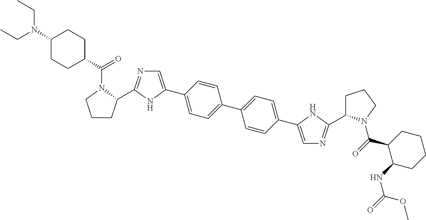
C1CC(C2=NC=C(C3=CC=C(C4=CC=C(C5=CN=C(C6CCCN6C(C6C(NC(=O)OC)CCCC6)=O)N5)C=C4)C=C3)N2)N(C(C2CCC(N(CC)CC)CC2)=O)C1
